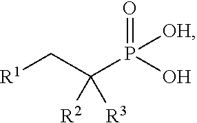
[R1]CC(P(O)([OH])=O)([R2])[R3]
